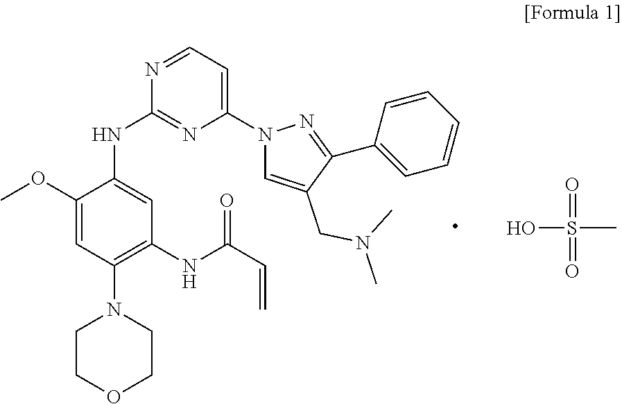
C1COCCN1C1=C(NC(=O)C=C)C=C(NC2=NC(N3C=C(CN(C)C)C(C4=CC=CC=C4)=N3)=CC=N2)C(OC)=C1.OS(=O)(=O)C
